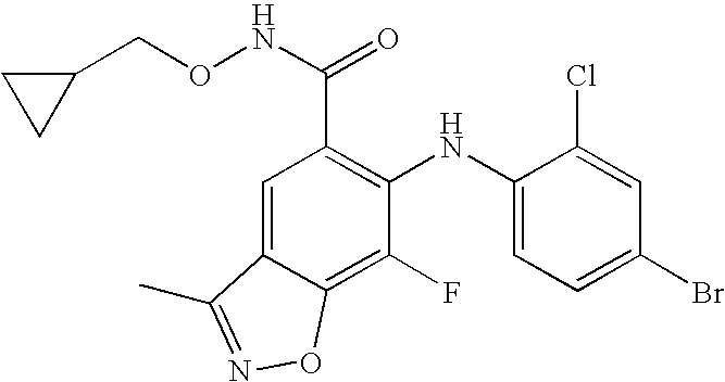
C1(NC2=C(C(NOCC3CC3)=O)C=C3C(=C2F)ON=C3C)=CC=C(Br)C=C1Cl
